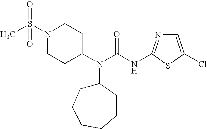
C1=C(Cl)SC(NC(N(C2CCN(S(C)(=O)=O)CC2)C2CCCCCC2)=O)=N1
